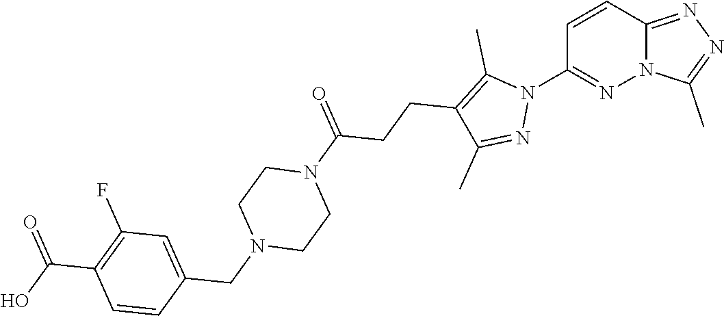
C1=CC2=NN=C(C)N2N=C1N1C(C)=C(CCC(N2CCN(CC3=CC(F)=C(C(O)=O)C=C3)CC2)=O)C(C)=N1
